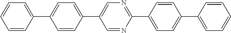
C1=CC(C2=CC=C(C3=CN=C(C4=CC=C(C5=CC=CC=C5)C=C4)N=C3)C=C2)=CC=C1
